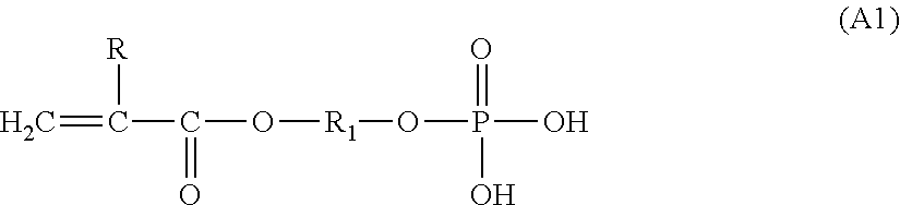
C=C(C(O[R1]OP(O)(O)=O)=O)[R]
